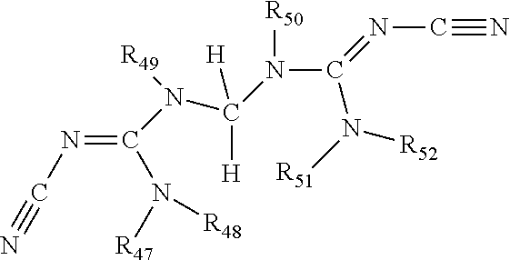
C(=NC#N)(N([R47])[R48])N(C([H])([H])N(C(=NC#N)N([R51])[R52])[R50])[R49]
